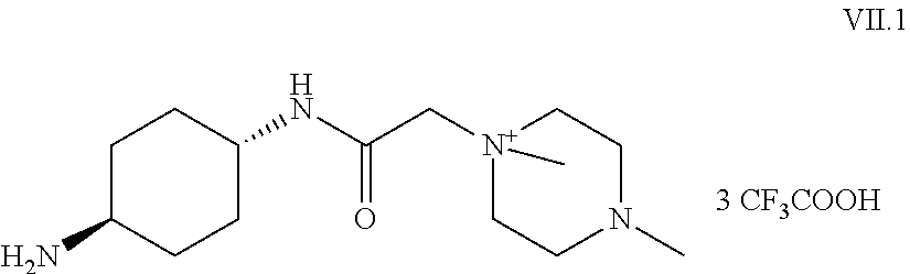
C1C(N)CCC(NC(C[N+]2(C)CCN(C)CC2)=O)C1
